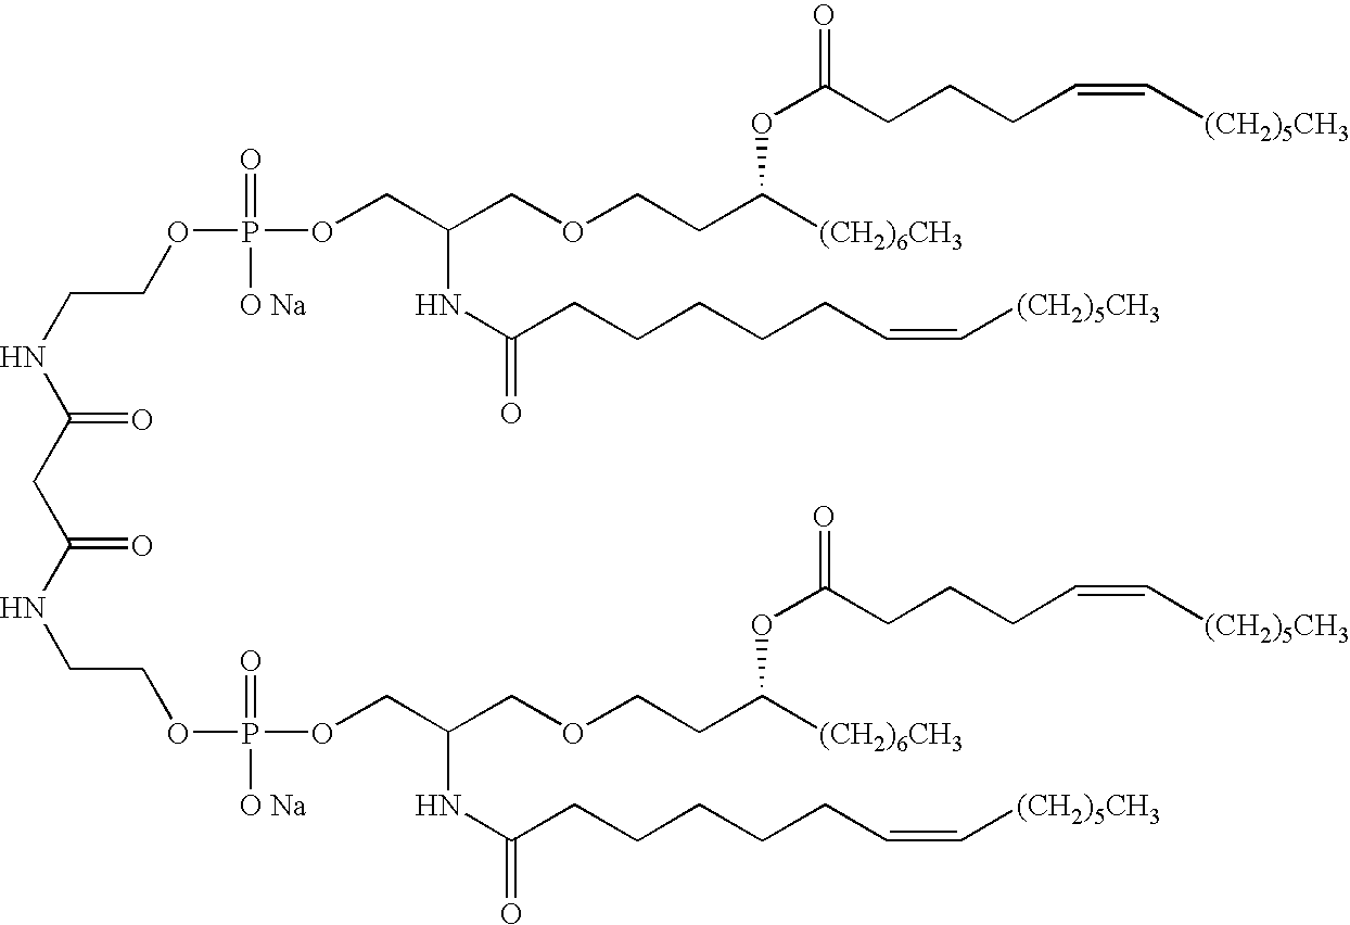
C(=O)(NCCOP(OCC(COCCC([(CH2)6CH3])OC(CCCC=C[(CH2)5CH3])=O)NC(=O)CCCCCC=C[(CH2)5CH3])(=O)[O Na])CC(=O)NCCOP(OCC(COCCC([(CH2)6CH3])OC(CCCC=C[(CH2)5CH3])=O)NC(=O)CCCCCC=C[(CH2)5CH3])(=O)[O Na]
